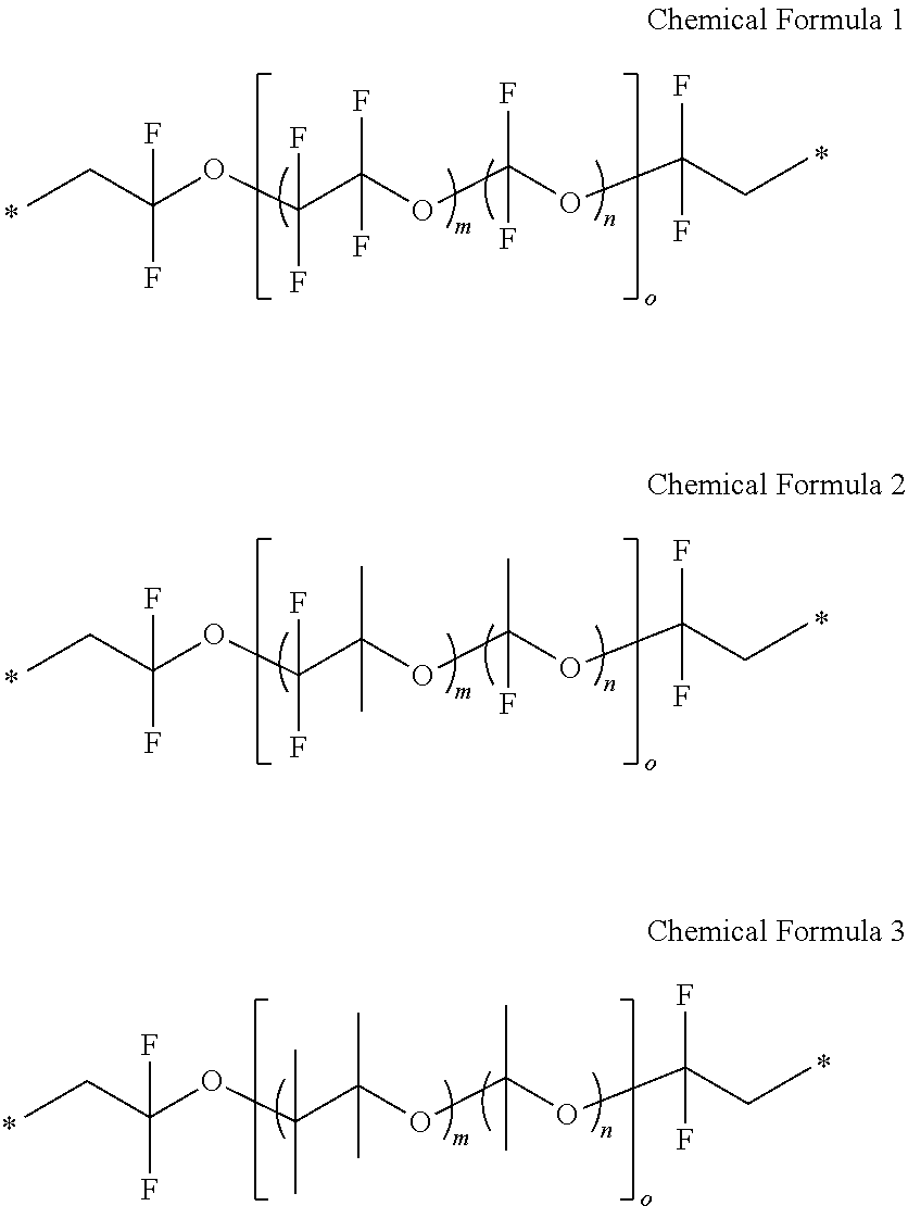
CCC(OC(C(OC(OC(CC)(F)F)(F)F)(F)F)(F)F)(F)F.CCC(OC(C(OC(OC(CC)(F)F)(C)F)(C)C)(F)F)(F)F.CCC(OC(C(OC(OC(CC)(F)F)(C)C)(C)C)(C)C)(F)F
